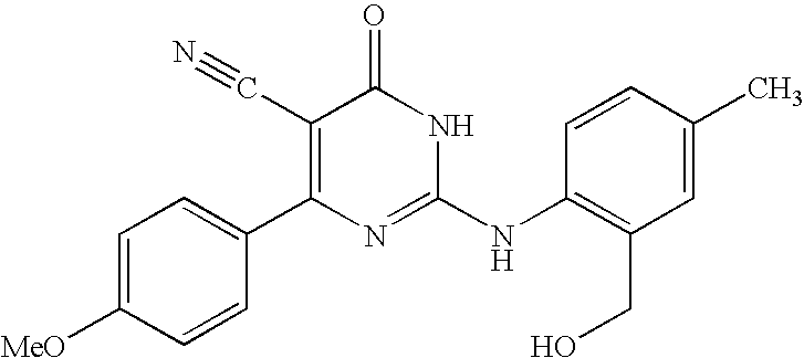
C1=CC(C2=C(C#N)C(=O)NC(NC3=C(CO)C=C(C)C=C3)=N2)=CC=C1[MeO]
